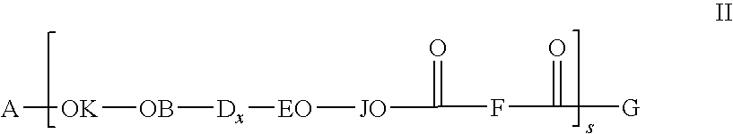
[A][OK][OB][Dx][EO][JO]C(=O)FC(=O)[G]
